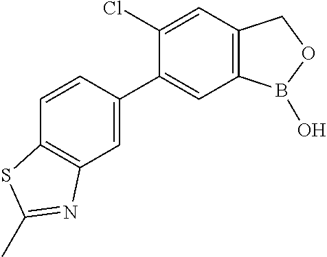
C1=CC(C2=CC3=C(C=C2Cl)COB3O)=CC2=C1SC(C)=N2
